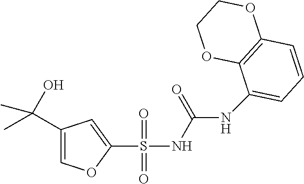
C1=C(C(O)(C)C)C=C(S(NC(=O)NC2=CC=CC3=C2OCCO3)(=O)=O)O1
